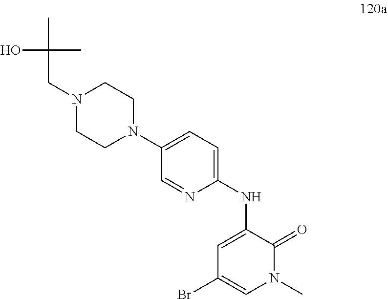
N(C1=CC(Br)=CN(C)C1=O)C1=CC=C(N2CCN(CC(O)(C)C)CC2)C=N1
